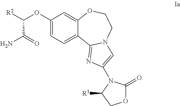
C1=C(OC(C(=O)N)[R2])C=C2C(=C1)C1=NC(N3C(=O)OCC3[R1])=CN1CCO2
